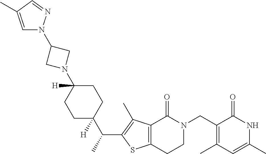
C1(CN2CCC3=C(C2=O)C(C)=C(C(C)C2([H])CCC(N4CC(N5C=C(C)C=N5)C4)([H])CC2)S3)=C(C)C=C(C)NC1=O
